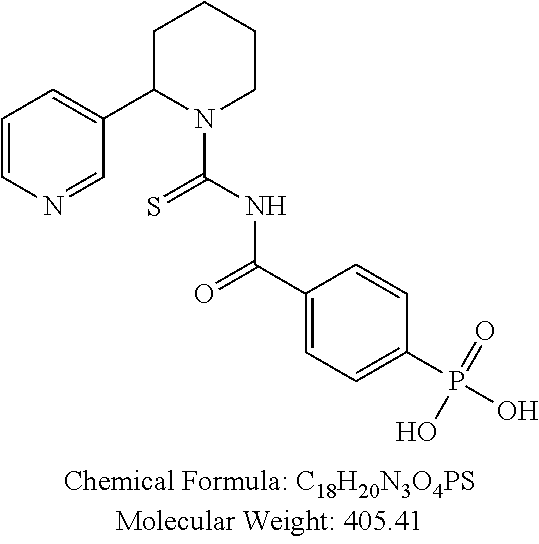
C1=CN=CC(C2N(C(NC(C3=CC=C(P(O)(=O)O)C=C3)=O)=S)CCCC2)=C1
